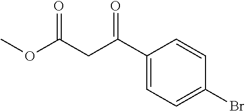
C1(C(CC(OC)=O)=O)=CC=C(Br)C=C1
